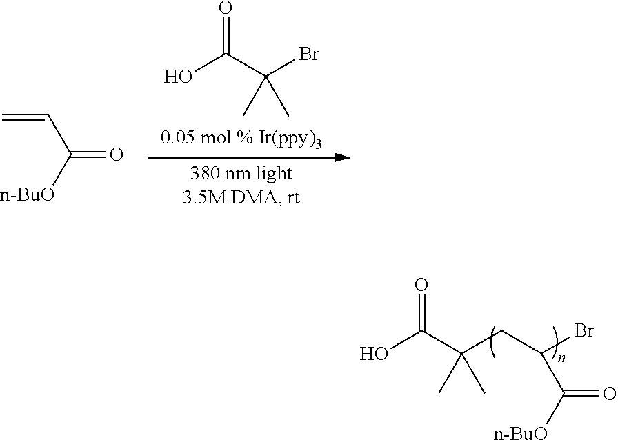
OC(C(CC(Br)C([n-BuO])=O)(C)C)=O.O=C(C(C)(Br)C)O.C(=O)([n-BuO])C=C
